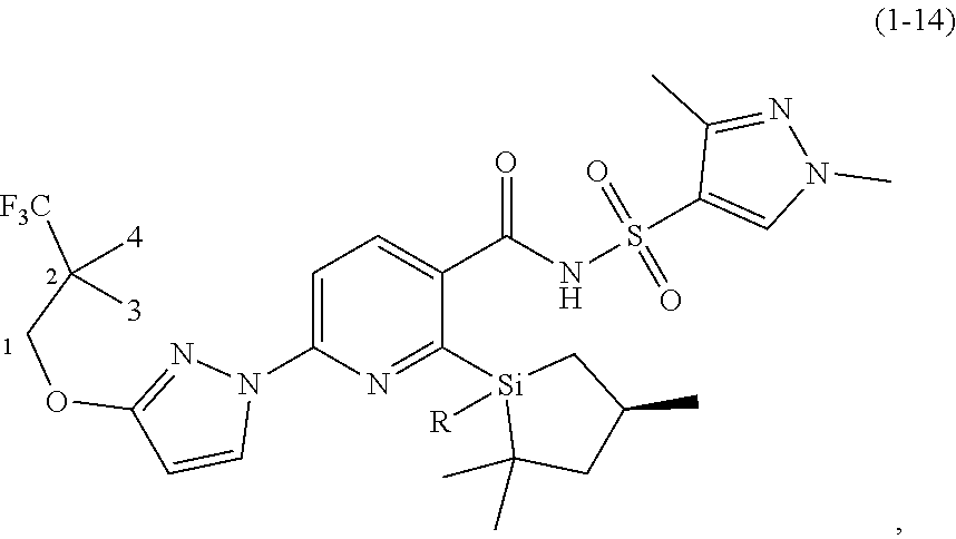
C1=C(N2N=C(OCC([F3C])([4])[3])C=C2)N=C([Si]2([R])C(C)(C)CC(C)C2)C(C(NS(C2=CN(C)N=C2C)(=O)=O)=O)=C1
